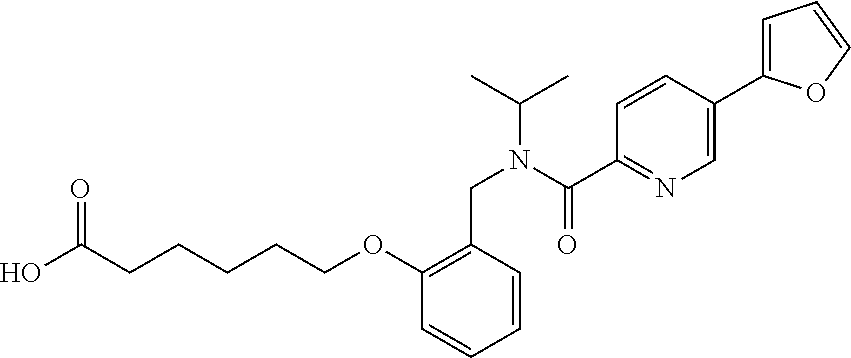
C(CCCOC1=C(CN(C(C)C)C(C2=NC=C(C3=CC=CO3)C=C2)=O)C=CC=C1)CC(O)=O
